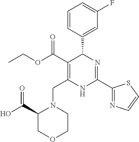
C1=CC(C2C(C(=O)OCC)=C(CN3C(C(O)=O)COCC3)NC(C3=NC=CS3)=N2)=CC(F)=C1
